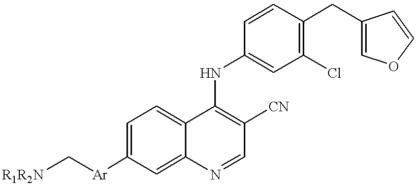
[R1R2N]C[Ar]C1=CC=C2C(=C1)N=CC([CN])=C2NC1=CC(Cl)=C(CC2=COC=C2)C=C1
